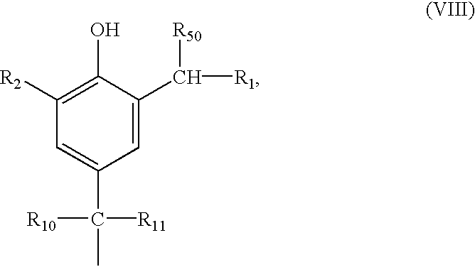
C1=C(C([R50])[R1])C(O)=C([R2])C=C1C(C)([R11])[R10]
